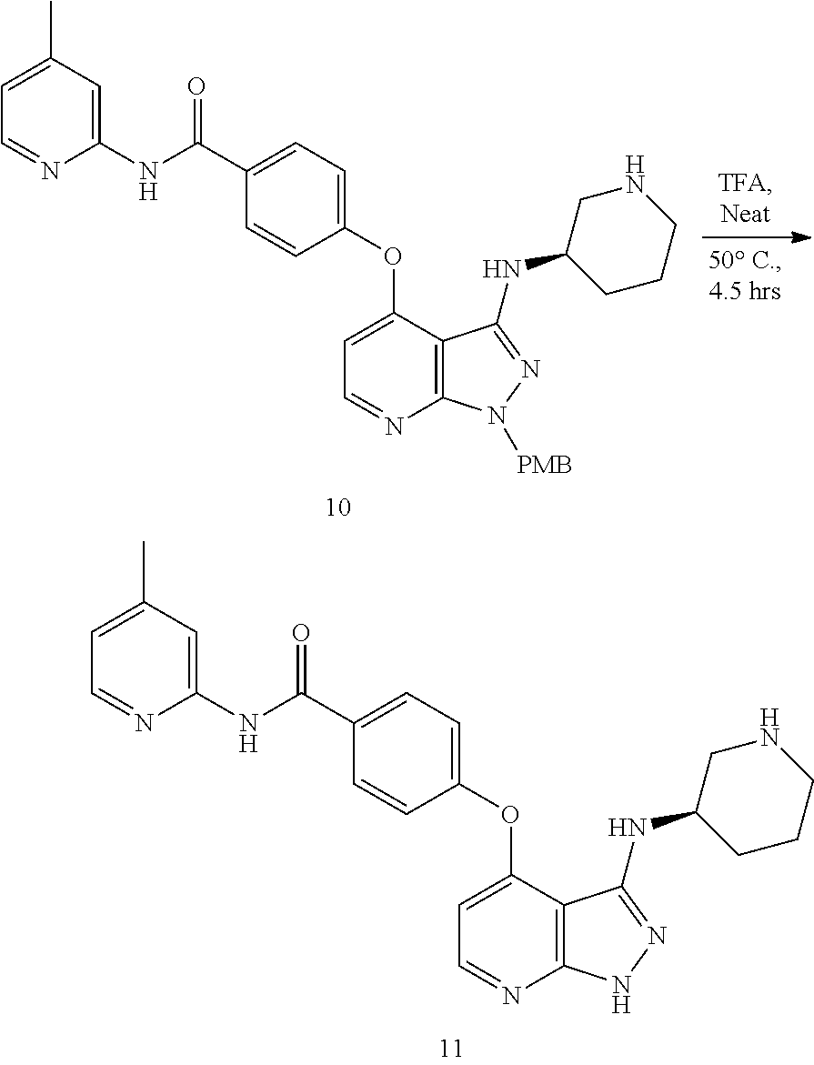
O=C(C1=CC=C(OC2=CC=NC3=C2C(NC2CCCNC2)=NN3[PMB])C=C1)NC1=CC(C)=CC=N1.O=C(C1=CC=C(OC2=CC=NC3=C2C(NC2CCCNC2)=NN3)C=C1)NC1=CC(C)=CC=N1
